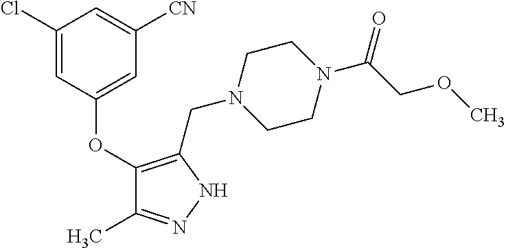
C1(OC2=CC([CN])=CC(Cl)=C2)=C(CN2CCN(C(COC)=O)CC2)NN=C1C
